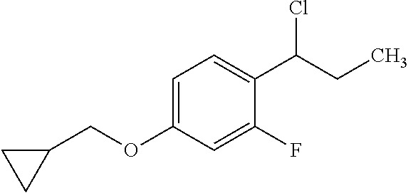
C1=C(C(CC)Cl)C(F)=CC(OCC2CC2)=C1
